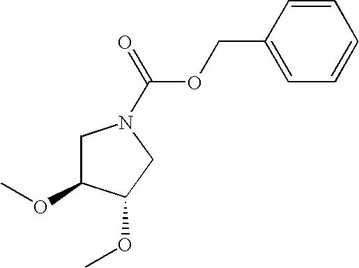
O(C(=O)N1CC(OC)C(OC)C1)CC1=CC=CC=C1
